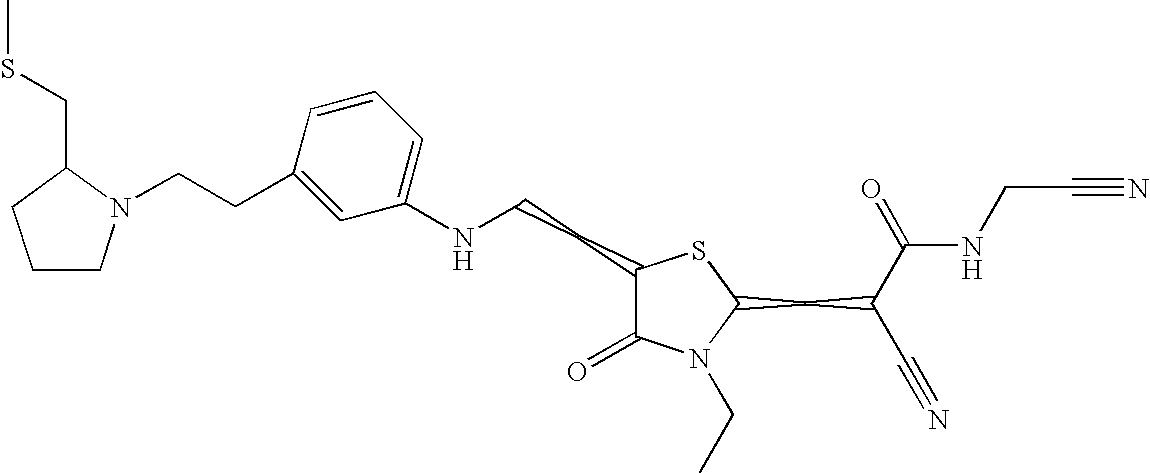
C1(NCCC2C(=O)N(CC)C(CC(C#N)C(=O)NCC#N)S2)=CC=CC(CCN2CCCC2CSC)=C1
